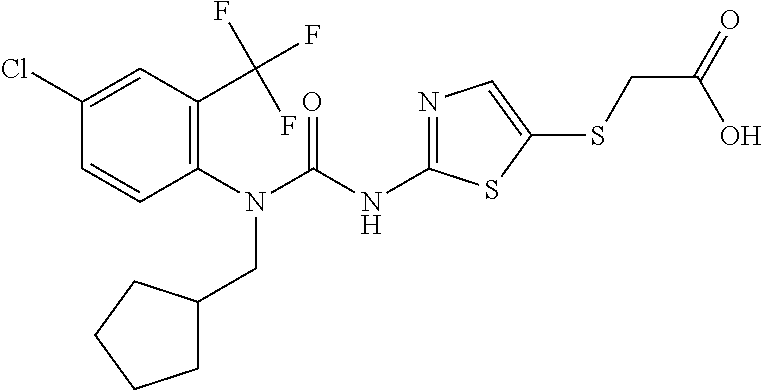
C1(N(CC2CCCC2)C(=O)NC2=NC=C(SCC(=O)O)S2)=C(C(F)(F)F)C=C(Cl)C=C1
